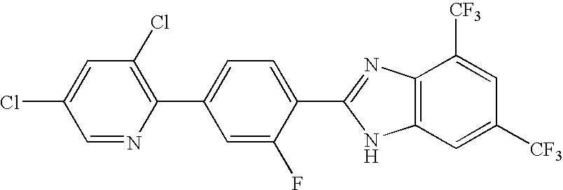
C1=NC(C2=CC=C(C3=NC4=C(N3)C=C([CF3])C=C4[CF3])C(F)=C2)=C(Cl)C=C1Cl
